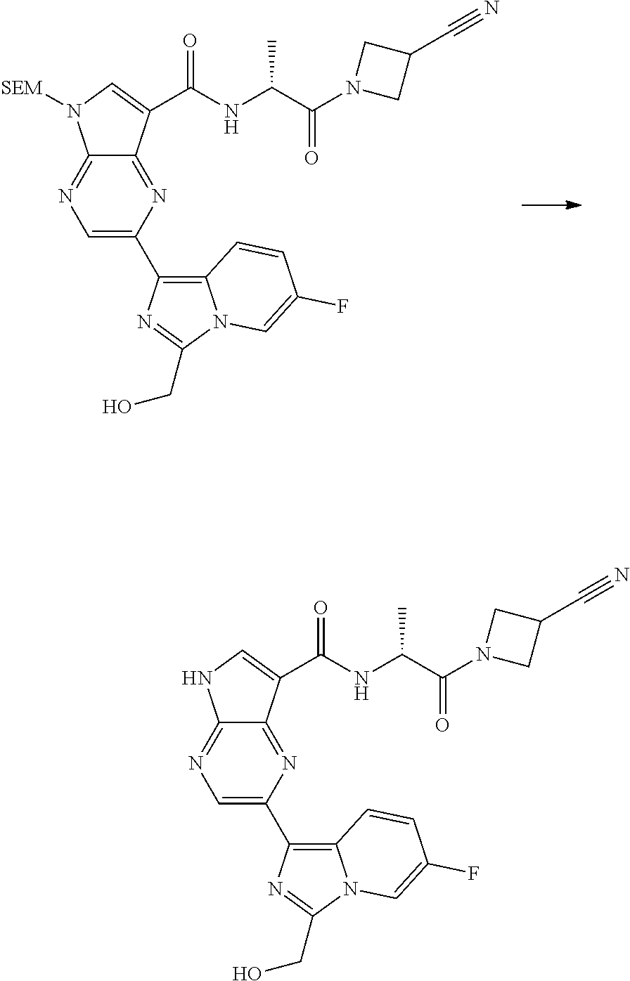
C1=C(C2=C3N(C(CO)=N2)C=C(F)C=C3)N=C2C(=N1)N([SEM])C=C2C(NC(C(N1CC(C#N)C1)=O)C)=O.C1=C(C2=C3N(C(CO)=N2)C=C(F)C=C3)N=C2C(=N1)NC=C2C(NC(C(N1CC(C#N)C1)=O)C)=O
